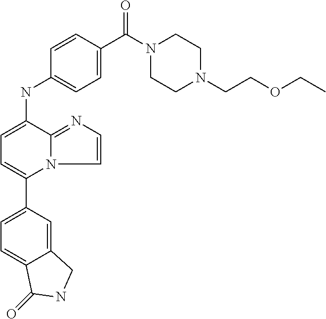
C1(C2=CC=C(NC3=CC=C(C(N4CCN(CCOCC)CC4)=O)C=C3)C3=NC=CN23)=CC=C2C(=C1)CNC2=O
